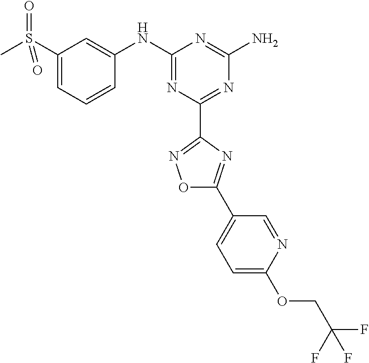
C1(S(C)(=O)=O)=CC=CC(NC2=NC(C3=NOC(C4=CC=C(OCC(F)(F)F)N=C4)=N3)=NC(N)=N2)=C1
